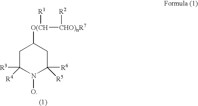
C1C([R4])([R3])N(O)C([R5])([R6])CC1[O(CH]([R1])[CHO)nR7][R2]
